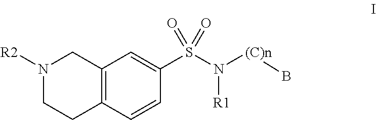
N1([R2])CCC2=C(C1)C=C(S(N([R1])[(C)n]B)(=O)=O)C=C2
